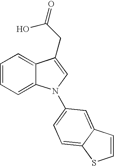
C1=CC=C2C(=C1)C(CC(=O)O)=CN2C1=CC=C2C(=C1)C=CS2
